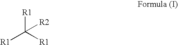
[R1]C([R1])([R1])[R2]
